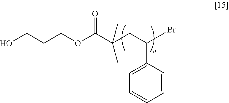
C(CC(C1=CC=CC=C1)Br)(C(OCCCO)=O)(C)C
